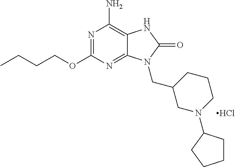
N1=C(OCCCC)N=C2C(=C1N)NC(=O)N2CC1CN(C2CCCC2)CCC1.Cl
